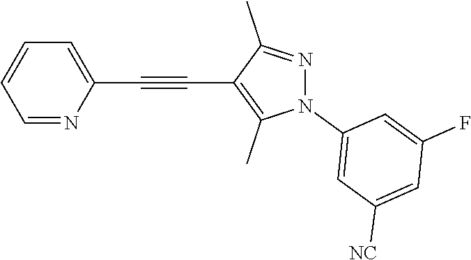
C1=NC(C#CC2=C(C)N(C3=CC([NC])=CC(F)=C3)N=C2C)=CC=C1
